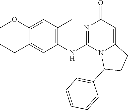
C1(NC2=NC(=O)C=C3N2C(C2=CC=CC=C2)CC3)=C(C)C=C(OC)C(CC)=C1
